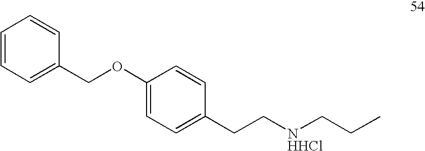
C1=CC=C(COC2=CC=C(CC[NHHCl]CCC)C=C2)C=C1
